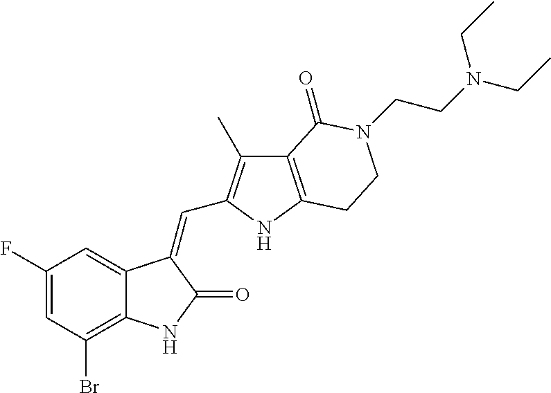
C1(F)=CC(Br)=C2C(=C1)C(=CC1=C(C)C3=C(N1)CCN(CCN(CC)CC)C3=O)C(=O)N2
